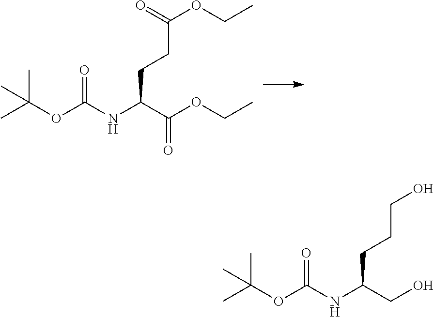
O=C(NC(C(OCC)=O)CCC(OCC)=O)OC(C)(C)C.O=C(NC(CO)CCCO)OC(C)(C)C
